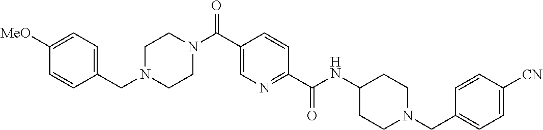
C1CN(C(C2=CN=C(C(NC3CCN(CC4=CC=C([CN])C=C4)CC3)=O)C=C2)=O)CCN1CC1=CC=C([MeO])C=C1
